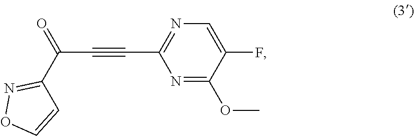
C(C#CC1=NC=C(F)C(OC)=N1)(=O)C1=NOC=C1
